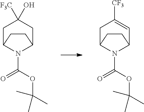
C1C2N(C(OC(C)(C)C)=O)C(CC1([F3C])O)CC2.C1C2N(C(OC(C)(C)C)=O)C(C=C1[CF3])CC2
